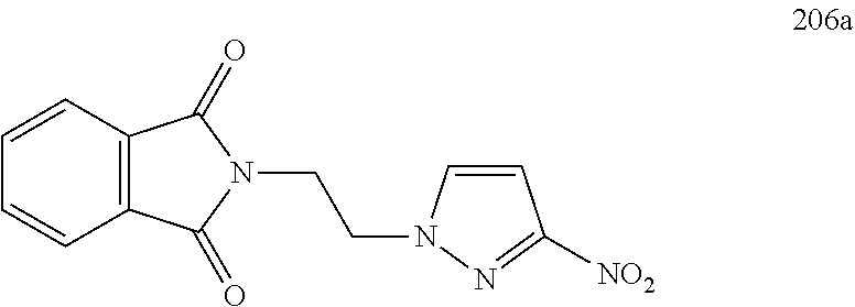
C1=CN(CCN2C(=O)C3=C(C=CC=C3)C2=O)N=C1[NO2]
